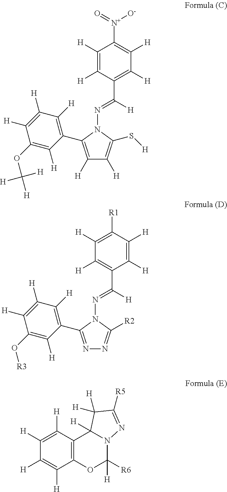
C1([H])=C([H])C(C([H])=NN2C(C3=C([H])C([H])=C([H])C(OC([H])([H])[H])=C3[H])=C([H])C([H])=C2S[H])=C([H])C([H])=C1[N+](=O)[O-].C1([H])=C([R1])C([H])=C([H])C(C([H])=NN2C(C3=C([H])C([H])=C([H])C(O[R3])=C3[H])=NN=C2[R2])=C1[H].C12=C(C([H])=C([H])C([H])=C1[H])C1([H])N(C([R6])([H])O2)N=C([R5])C1([H])[H]
